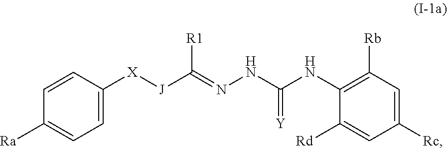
C1=C([X][J]C(=NNC(NC2=C([Rb])C=C([Rc])C=C2[Rd])=[Y])[R1])C=CC([Ra])=C1
